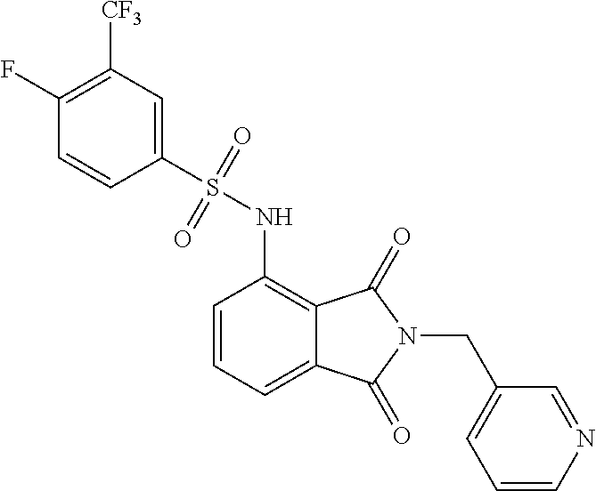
C1=CC=C2C(=C1NS(C1=CC([CF3])=C(F)C=C1)(=O)=O)C(=O)N(CC1=CC=CN=C1)C2=O
